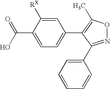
N1=C(C2=CC=CC=C2)C(C2=CC=C(C(O)=O)C([RX])=C2)=C(C)O1
